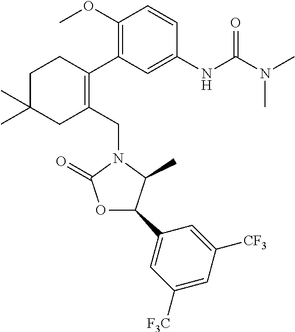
C1C(C)(C)CC(CN2C(=O)OC(C3=CC([F3C])=CC([CF3])=C3)C2C)=C(C2=C(OC)C=CC(NC(N(C)C)=O)=C2)C1
